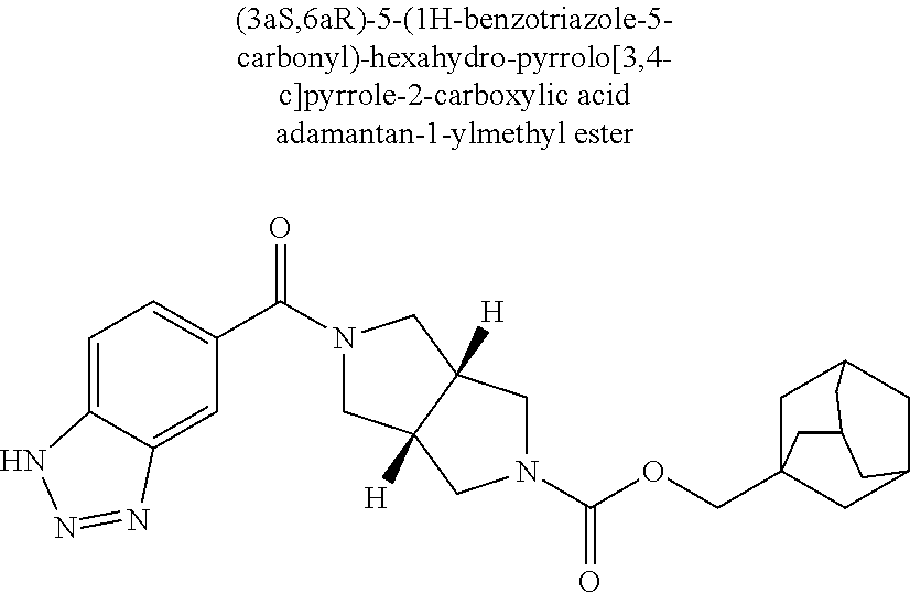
C1(C(=O)N2CC3([H])C([H])(C2)CN(C(OCC24CC5CC(C2)CC(C4)C5)=O)C3)=CC=C2C(=C1)N=NN2
